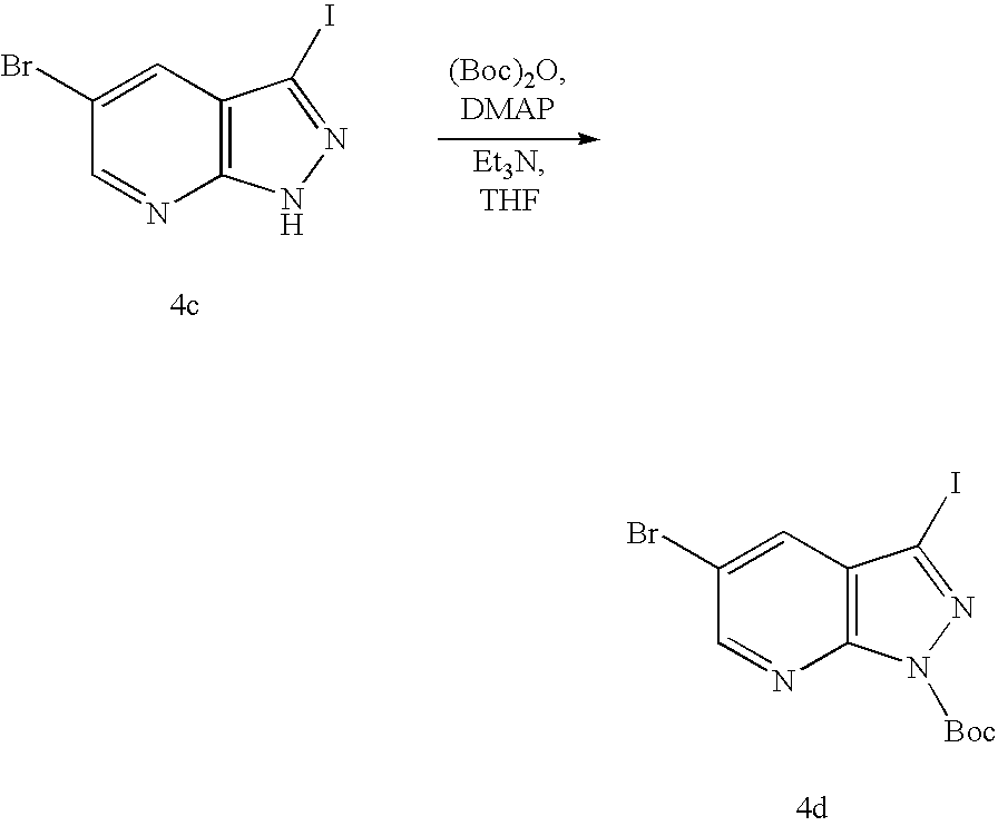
C12=C(C=C(Br)C=N1)C(I)=NN2.C12=C(C=C(Br)C=N1)C(I)=NN2[Boc]
